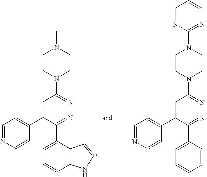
C1(N2CCN(C)CC2)=NN=C(C2=CC=CC3=C2C=CN3)C(C2=CC=NC=C2)=C1.C1(N2CCN(C3=NC=CC=N3)CC2)=NN=C(C2=CC=CC=C2)C(C2=CC=NC=C2)=C1
